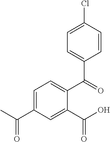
C1=C(C(C)=O)C=C(C(=O)O)C(C(=O)C2=CC=C(Cl)C=C2)=C1
